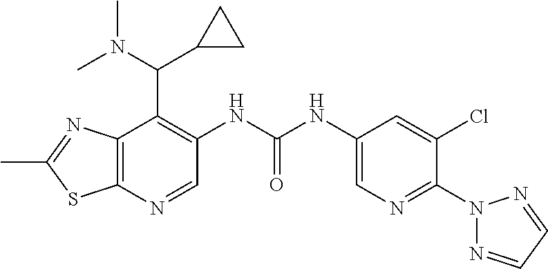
N1=C(C)SC2=C1C(C(N(C)C)C1CC1)=C(NC(NC1=CN=C(N3N=CC=N3)C(Cl)=C1)=O)C=N2
